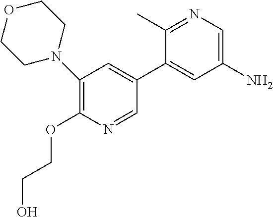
C1(N2CCOCC2)=C(OCCO)N=CC(C2=CC(N)=CN=C2C)=C1
